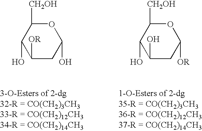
C1(O)C([OR])CC(O)OC1[CH2OH].C1(O)C(O)CC([OR])OC1[CH2OH]
